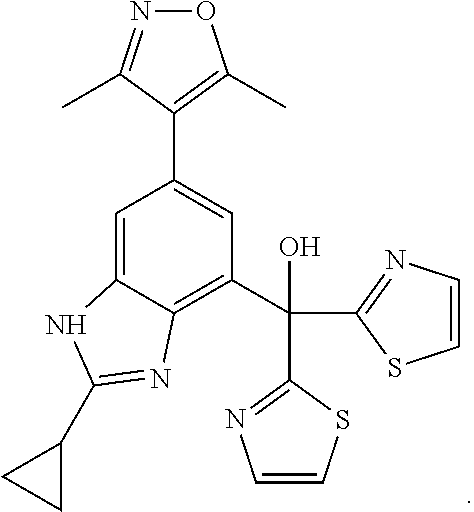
C1=C2C(=C(C(O)(C3=NC=CS3)C3=NC=CS3)C=C1C1=C(C)ON=C1C)N=C(C1CC1)N2
